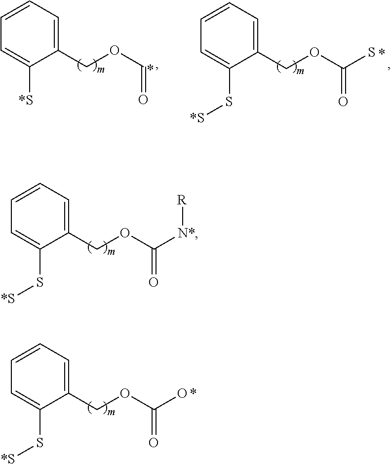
C1=CC=C(COC(=O)[N*][R])C(S[*S])=C1.C1=CC=C(COC(=O)S)C(S[*S])=C1.C1=CC=C(COC=O)C([*S])=C1.C1=CC=C(COC(=O)O)C(S[*S])=C1
